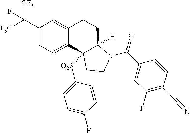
C(C1=CC=C2C(=C1)CCC1([H])C2([O2S]C2=CC=C(F)C=C2)CCN1C(=O)C1=CC(F)=C(C#N)C=C1)([F3C])([CF3])F
